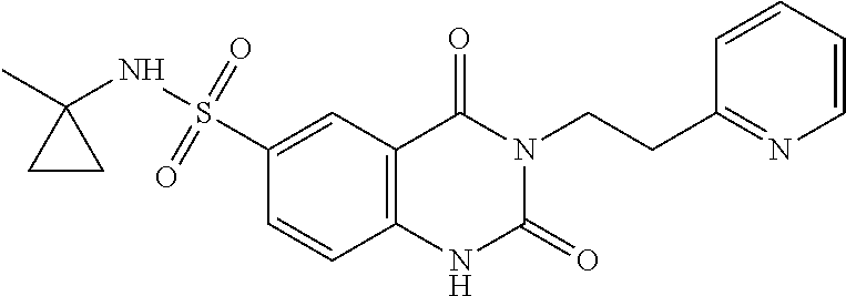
C1=CC2=C(C=C1S(=O)(=O)NC1(C)CC1)C(=O)N(CCC1=NC=CC=C1)C(=O)N2
